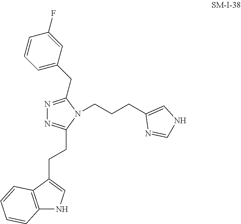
N1=C(CC2=CC=CC(F)=C2)N(CCCC2=CNC=N2)C(CCC2=CNC3=C2C=CC=C3)=N1
